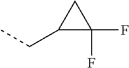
C(C1C(F)(F)C1)C
